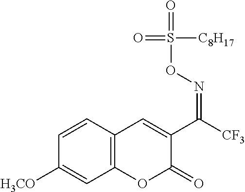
C1=CC2=C(C=C1[H3CO])OC(=O)C(C(=NOS(=O)([C8H17])=O)[CF3])=C2
